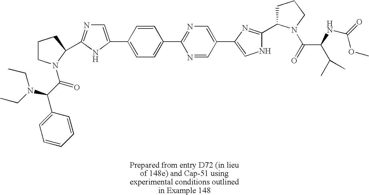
C(N(CC)CC)(C(=O)N1CCCC1C1=NC=C(C2=CC=C(C3=NC=C(C4=CNC(C5CCCN5C(=O)C(C(C)C)NC(=O)OC)=N4)C=N3)C=C2)N1)C1=CC=CC=C1
